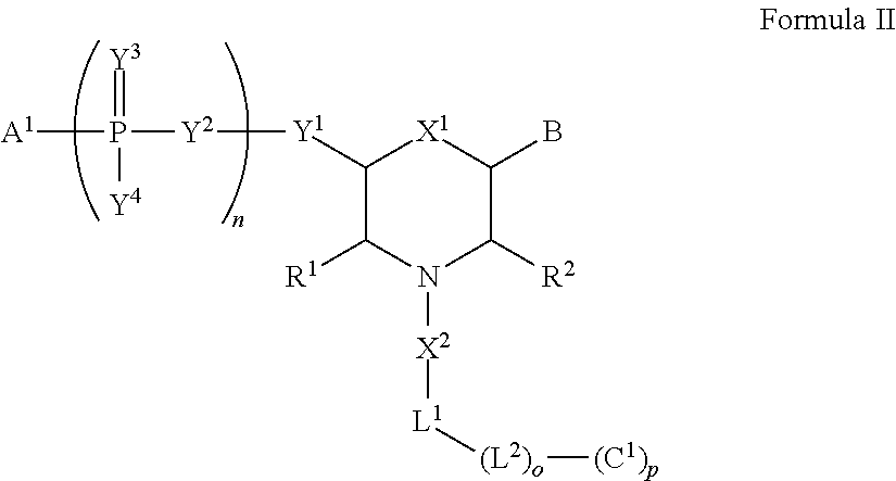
C1([Y1][Y2]P([A1])([Y4])=[Y3])C([R1])N([X2][L1][(L2)o][(C1)p])C([R2])C(B)[X1]1
